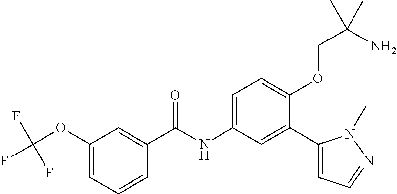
C1(OC(F)(F)F)=CC=CC(C(=O)NC2=CC=C(OCC(C)(N)C)C(C3=CC=NN3C)=C2)=C1
